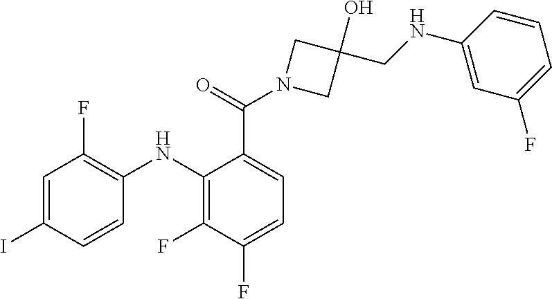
C1=C(I)C=CC(NC2=C(F)C(F)=CC=C2C(N2CC(O)(CNC3=CC(F)=CC=C3)C2)=O)=C1F
